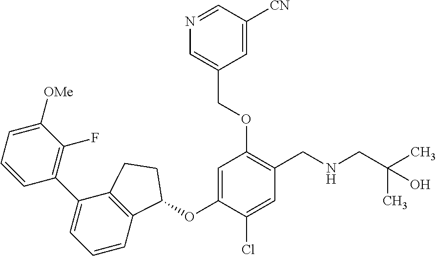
C1=CC=C([OMe])C(F)=C1C1=CC=CC2=C1CCC2OC1=CC(OCC2=CN=CC([CN])=C2)=C(CNCC(C)(C)O)C=C1Cl
